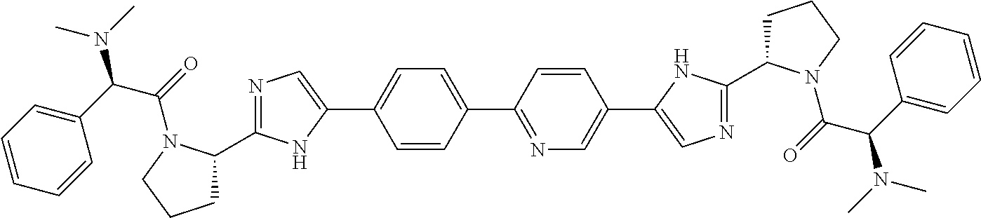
C1(C2=NC=C(C3=CN=C(C4CCCN4C(C(C4=CC=CC=C4)N(C)C)=O)N3)C=C2)=CC=C(C2=CN=C(C3CCCN3C(=O)C(C3=CC=CC=C3)N(C)C)N2)C=C1
